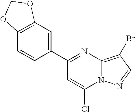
C1(C2=CC3=C(C=C2)OCO3)=NC2=C(Br)C=NN2C(Cl)=C1
